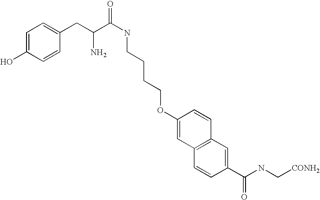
C1=C(O)C=CC(CC(C(NCCCCOC2=CC3=C(C=C2)C=C(C(NC[CONH2])=O)C=C3)=O)N)=C1
